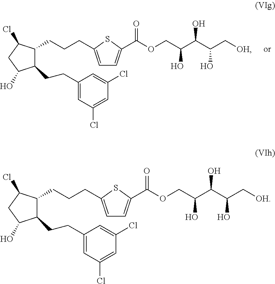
C1=C(CCCC2C(CCC3=CC(Cl)=CC(Cl)=C3)C(O)CC2Cl)SC(C(OCC(C(C(C[OH])O)O)O)=O)=C1.C1=C(CCCC2C(CCC3=CC(Cl)=CC(Cl)=C3)C(O)CC2Cl)SC(C(OCC(C(C(C[OH])O)O)O)=O)=C1
